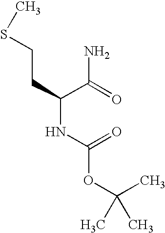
N(C(=O)OC(C)(C)C)C(CCSC)C(=O)N
